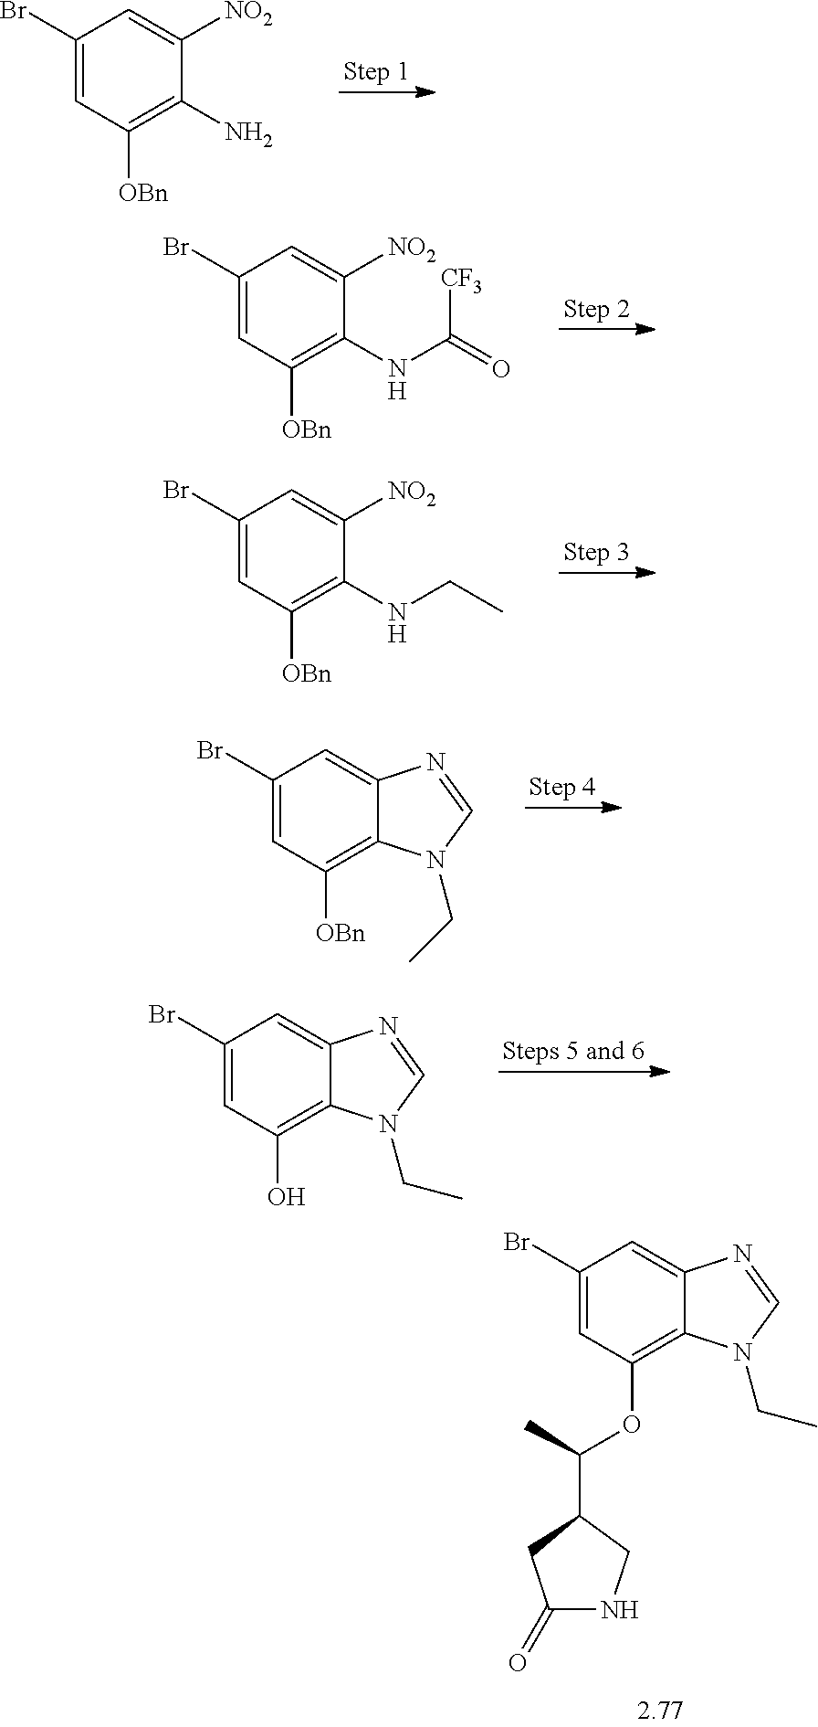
C1(Br)=CC([OBn])=C(N)C([NO2])=C1.C1(Br)=CC([OBn])=C(NC([CF3])=O)C([NO2])=C1.C1(Br)=CC([OBn])=C(NCC)C([NO2])=C1.C1(Br)=CC([OBn])=C2C(=C1)N=CN2CC.C1(Br)=CC(O)=C2C(=C1)N=CN2CC.C1(Br)=CC(OC(C2CNC(=O)C2)C)=C2C(=C1)N=CN2CC
